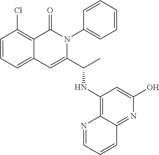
C1=CC=C2C(=C1Cl)C(=O)N(C1=CC=CC=C1)C(C(NC1=C3C(=NC(O)=C1)C=CC=N3)C)=C2
